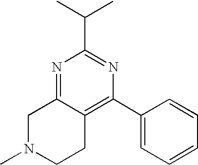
C1(C(C)C)=NC(C2=CC=CC=C2)=C2C(=N1)CN(C)CC2
